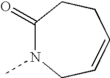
C1(=O)N(C)CC=CCC1
